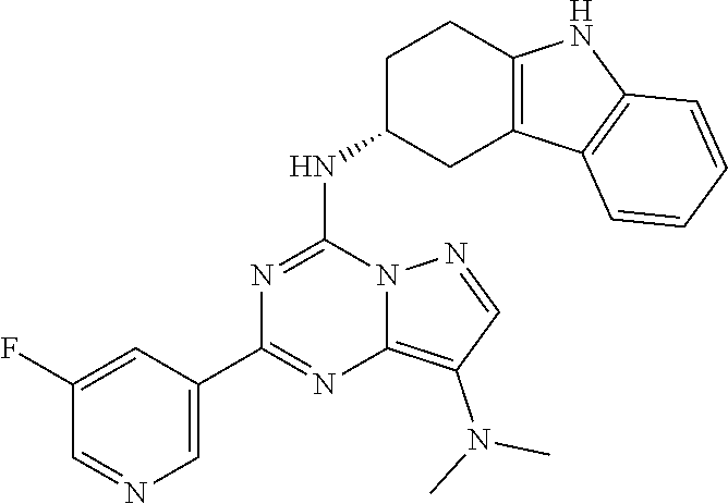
C12=C(N(C)C)C=NN1C(NC1CC3=C(CC1)NC1=C3C=CC=C1)=NC(C1=CN=CC(F)=C1)=N2
